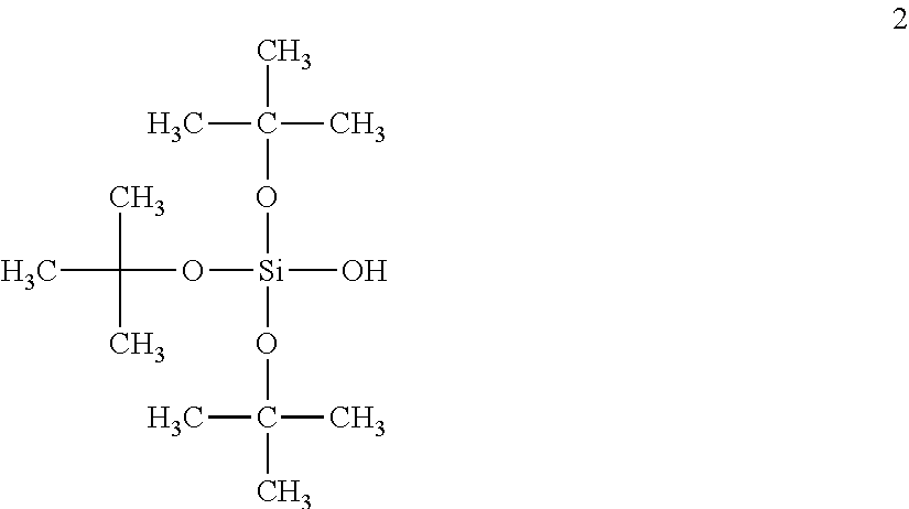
CC(O[Si](OC(C)(C)C)(OC(C)(C)C)O)(C)C
